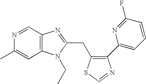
N1=CC2=C(C=C1C)N(CC)C(CC1=C(C3=CC=CC(F)=N3)N=CS1)=N2
